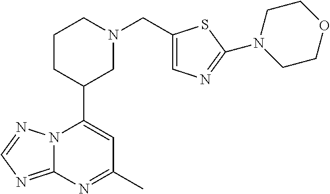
N12C(=NC=N1)N=C(C)C=C2C1CN(CC2=CN=C(N3CCOCC3)S2)CCC1
